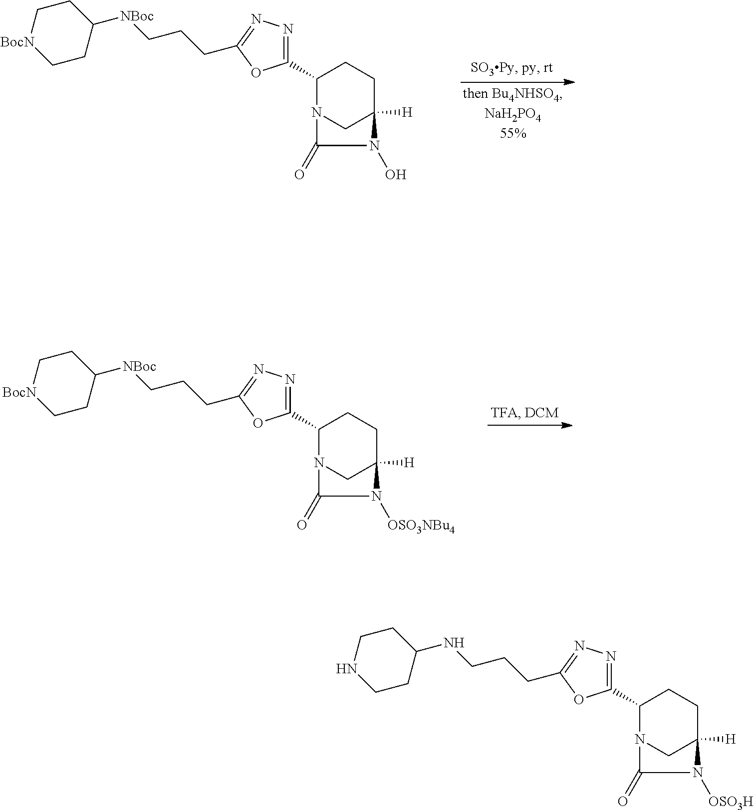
C1C(C2=NN=C(CCCNC3CCNCC3)O2)N2CC([H])(C1)N([OSO3H])C2=O.C1C(C2=NN=C(CCC[NBoc]C3CC[BocN]CC3)O2)N2CC([H])(C1)N(O)C2=O.C1C(C2=NN=C(CCC[NBoc]C3CC[BocN]CC3)O2)N2CC([H])(C1)N([OSO3NBu4])C2=O
